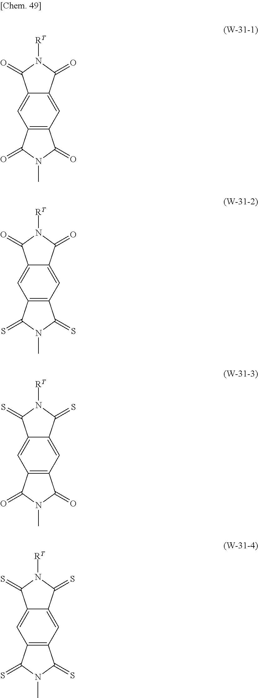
C12=CC3=C(C=C1C(=O)N([RT])C2=O)C(=O)N(C)C3=O.C12=CC3=C(C=C1C(=O)N([RT])C2=O)C(=S)N(C)C3=S.C12=CC3=C(C=C1C(=S)N([RT])C2=S)C(=O)N(C)C3=O.C12=CC3=C(C=C1C(=S)N([RT])C2=S)C(=S)N(C)C3=S
